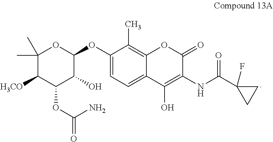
C1(OC2C(O)C(OC(=O)N)C([H3CO])C(C)(C)O2)=CC=C2C(=C1C)OC(=O)C(NC(=O)C1(F)CC1)=C2O
